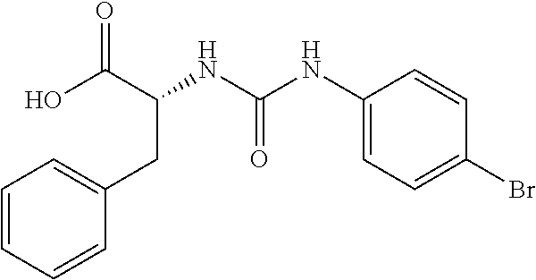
C1(CC(NC(=O)NC2=CC=C(Br)C=C2)C(O)=O)=CC=CC=C1
